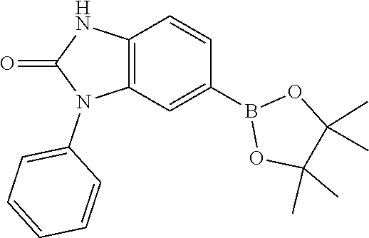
C12=C(C=C(B3OC(C)(C)C(C)(C)O3)C=C1)N(C1=CC=CC=C1)C(=O)N2
